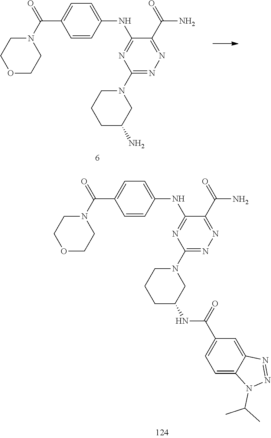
C1=CC(NC2=NC(N3CCCC(N)C3)=NN=C2C(=O)N)=CC=C1C(N1CCOCC1)=O.C1=CC(NC2=NC(N3CCCC(NC(C4=CC=C5C(=C4)N=NN5C(C)C)=O)C3)=NN=C2C(=O)N)=CC=C1C(N1CCOCC1)=O
